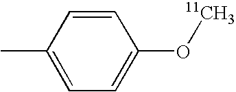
CC1=CC=C(O[11CH3])C=C1
